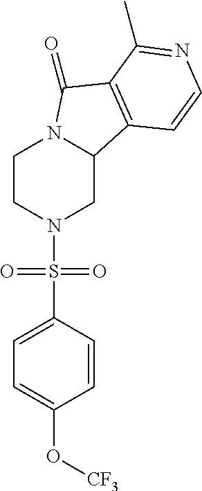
C1CN(S(C2=CC=C(O[CF3])C=C2)(=O)=O)CC2N1C(=O)C1=C2C=CN=C1C
